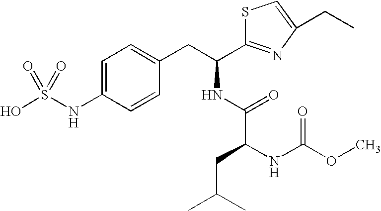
C1=C(NS(O)(=O)=O)C=CC(CC(NC(C(NC(OC)=O)CC(C)C)=O)C2=NC(CC)=CS2)=C1
